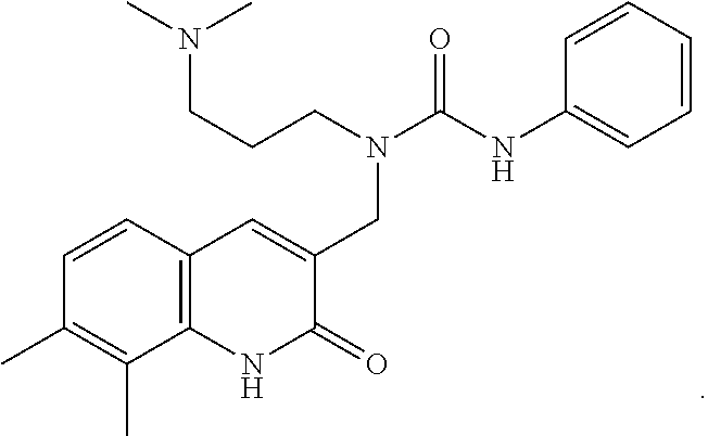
C1=CC2=C(C(C)=C1C)NC(=O)C(CN(C(NC1=CC=CC=C1)=O)CCCN(C)C)=C2
